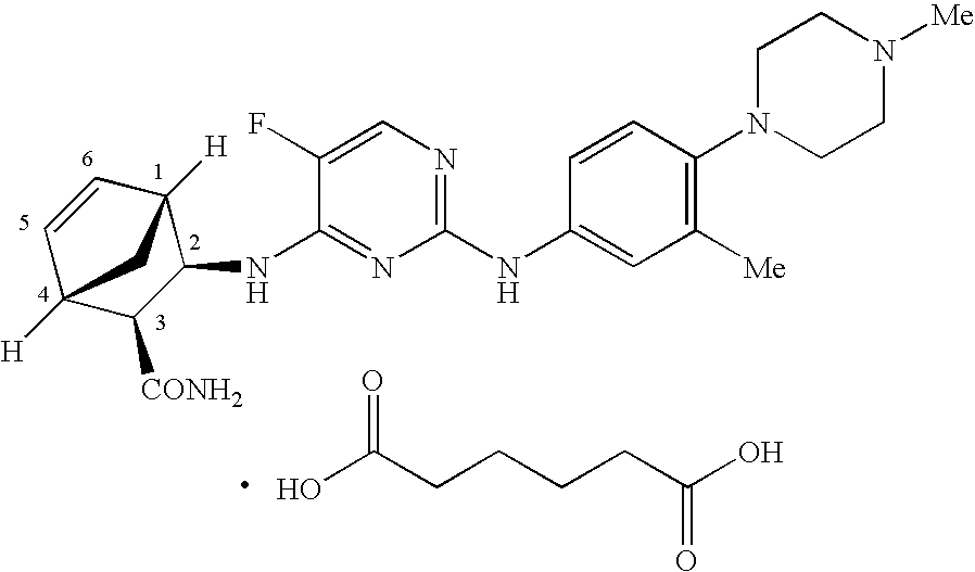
C1(NC2=CC([Me])=C(N3CCN([Me])CC3)C=C2)=NC=C(F)C(NC2C3([H])C=CC([H])(C2[CONH2])C3)=N1.O=C(CCCCC(O)=O)O
